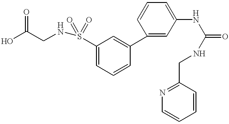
OC(CNS(=O)(=O)C1=CC=CC(C2=CC(NC(NCC3=NC=CC=C3)=O)=CC=C2)=C1)=O
